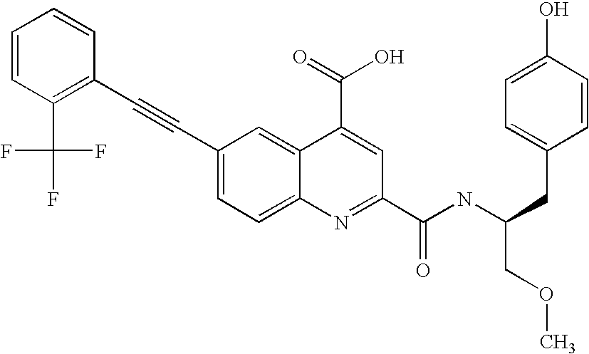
C1=CC(C(F)(F)F)=C(C#CC2=CC=C3C(=C2)C(C(=O)O)=CC(C(NC(CC2=CC=C(O)C=C2)COC)=O)=N3)C=C1
